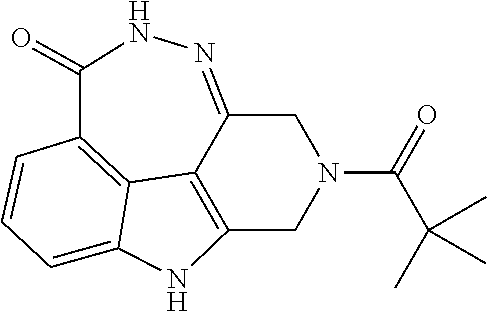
C12=C3C(=NNC(=O)C4=C3C(=CC=C4)N1)CN(C(C(C)(C)C)=O)C2
